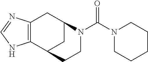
C12=C(CC3CC1CCN3C(N1CCCCC1)=O)N=CN2
